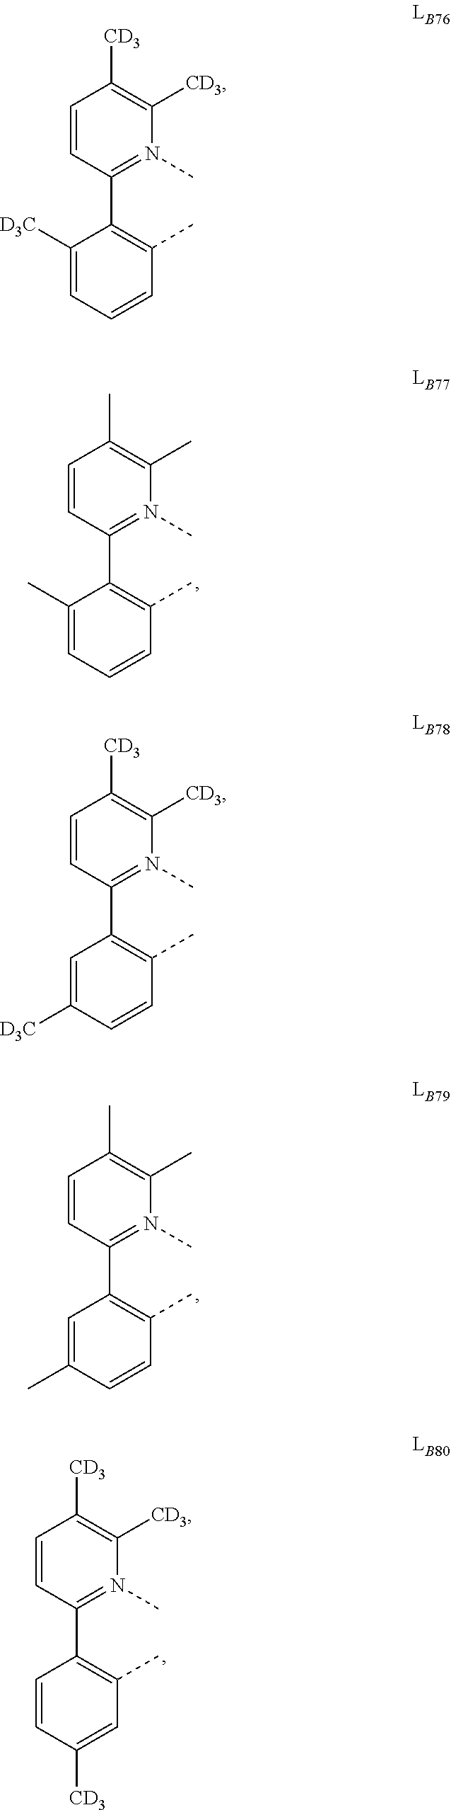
C1=CC(C2=C(C)C=CC=C2[D3C])=N(C)C([CD3])=C1[CD3].C1=CC(C2=C(C)C=CC([D3C])=C2)=N(C)C([CD3])=C1[CD3].C1=CC(C2=C(C)C=CC=C2C)=N(C)C(C)=C1C.C1=CC(C2=C(C)C=CC(C)=C2)=N(C)C(C)=C1C.C1=CC(C2=C(C)C=C([CD3])C=C2)=N(C)C([CD3])=C1[CD3]
